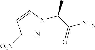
C(=N)(C=CNC(C(=O)N)C)[O2N]
